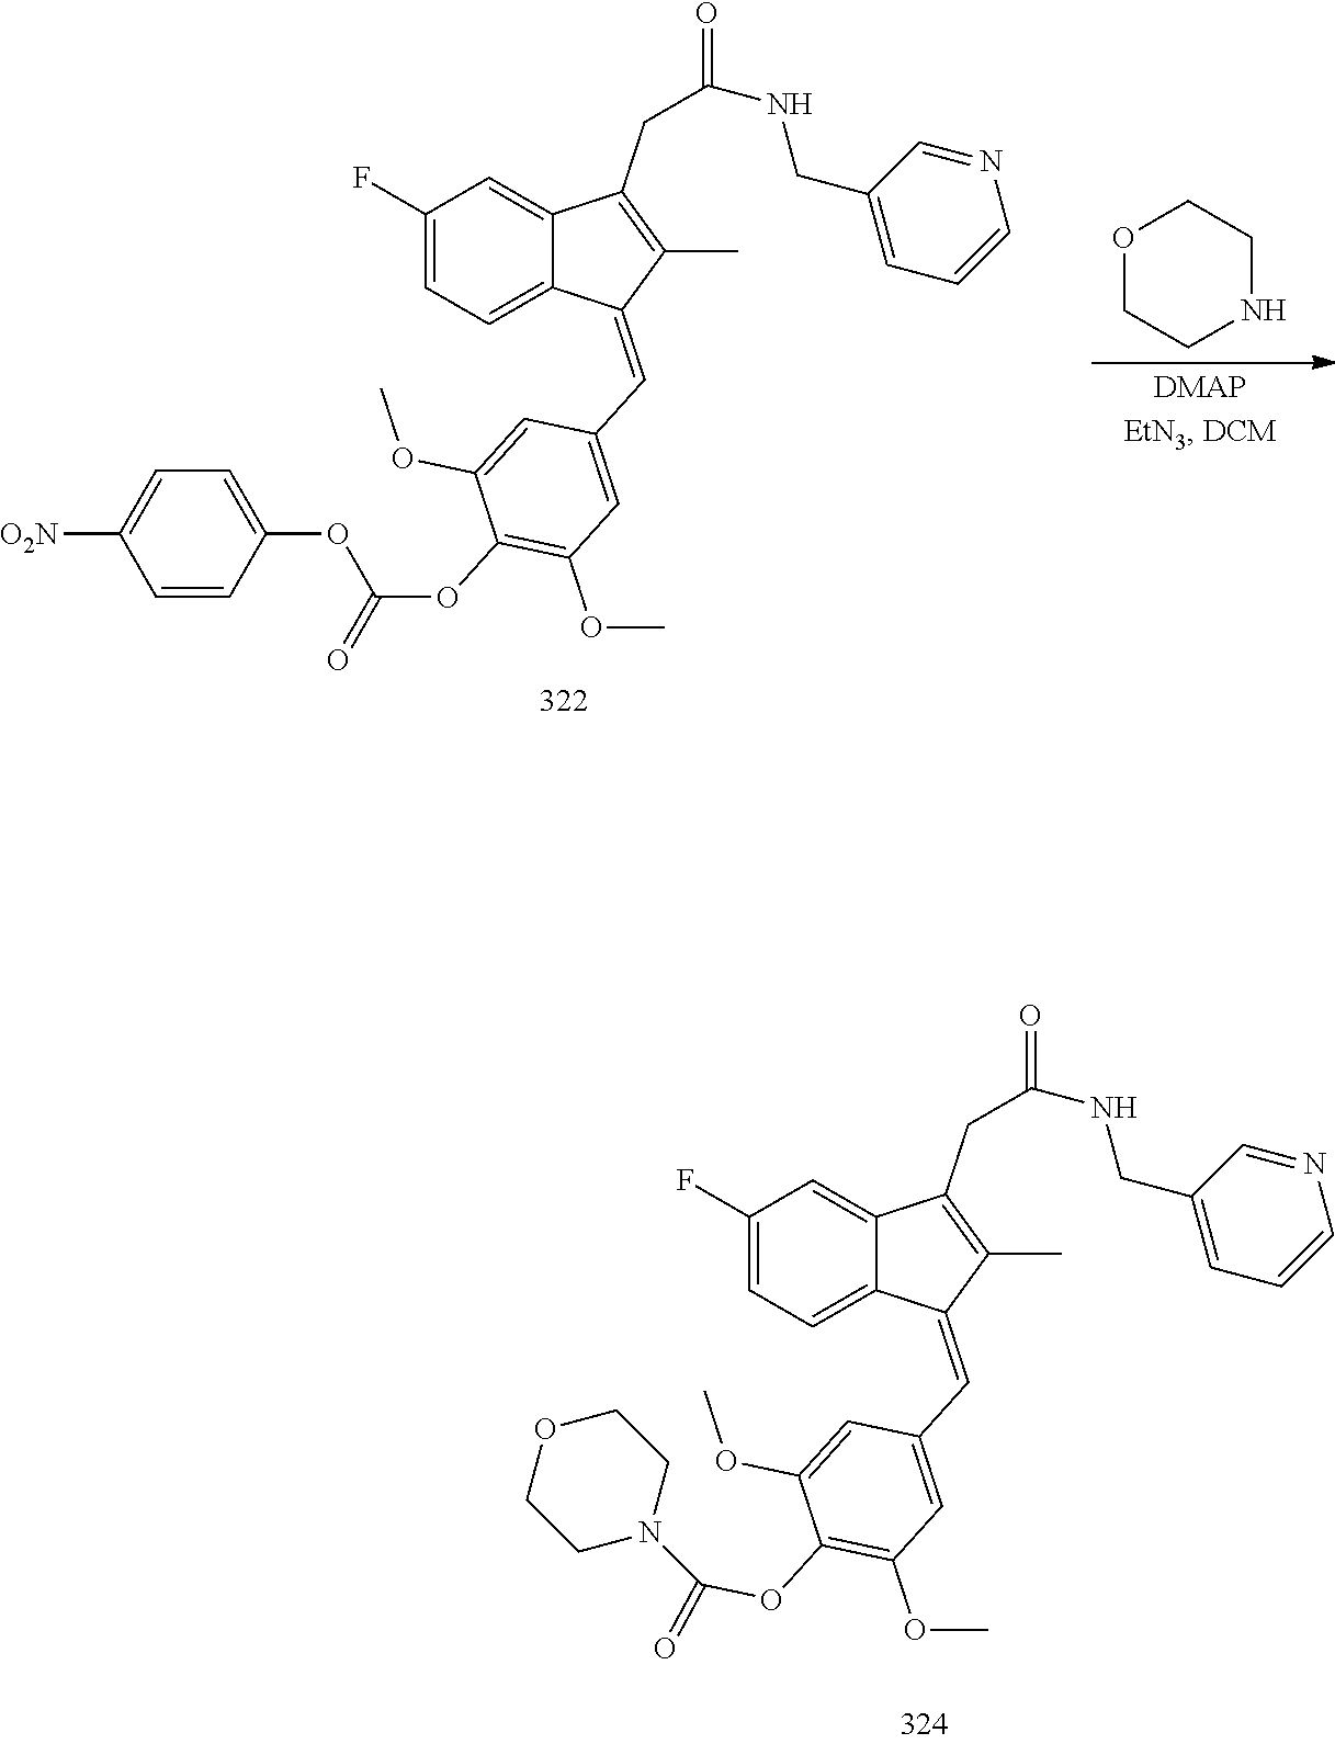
C1(F)=CC=C2C(=C1)C(CC(=O)NCC1=CC=CN=C1)=C(C)C2=CC1=CC(OC)=C(OC(N2CCOCC2)=O)C(OC)=C1.C1(F)=CC=C2C(=C1)C(CC(=O)NCC1=CC=CN=C1)=C(C)C2=CC1=CC(OC)=C(OC(=O)OC2=CC=C([O2N])C=C2)C(OC)=C1.O1CCNCC1
